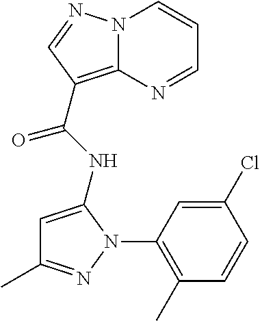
C1=C(NC(=O)C2=C3N(C=CC=N3)N=C2)N(C2=C(C)C=CC(Cl)=C2)N=C1C
